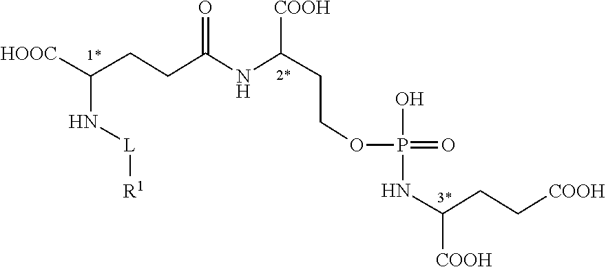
[HOOC]C(CCC(NC(CCOP(=O)(NC([COOH])CC[COOH])O)[COOH])=O)N[L][R1]
